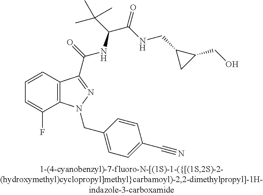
C1=CC2=C(C(F)=C1)N(CC1=CC=C(C#N)C=C1)N=C2C(=O)NC(C(C)(C)C)C(=O)NCC1CC1CO
